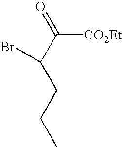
[CO2Et]C(C(CCC)Br)=O
